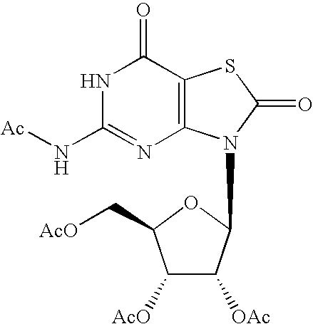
C1(=O)NC(N[Ac])=NC2=C1SC(=O)N2C1C([OAc])C([AcO])C(C[AcO])O1
